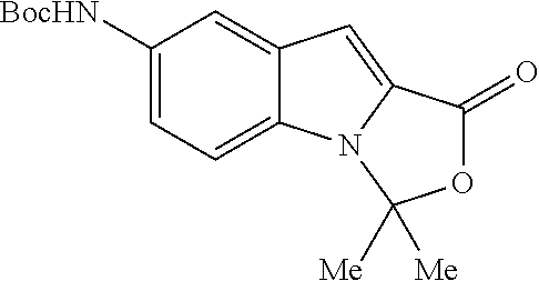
C1([BocHN])=CC=C2C(=C1)C=C1N2C([Me])([Me])OC1=O
